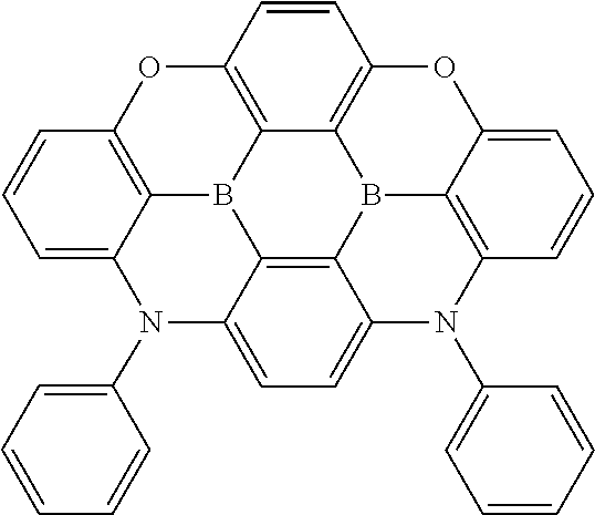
C12=CC=C3C4=C1B1C5=C(C=CC=C5N2C2=CC=CC=C2)OC2=C1C1=C(OC5=CC=CC(=C5B41)N3C1=CC=CC=C1)C=C2
